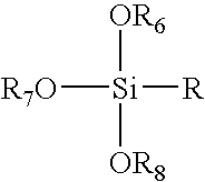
[R7O][Si]([OR6])([R])[OR8]
